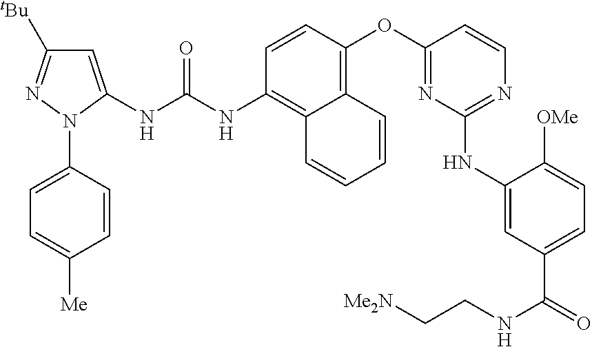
C1=CC(OC2=NC(NC3=CC(C(=O)NCC[Me2N])=CC=C3[OMe])=NC=C2)=C2C(=C1NC(NC1=CC([tBu])=NN1C1=CC=C([Me])C=C1)=O)C=CC=C2
